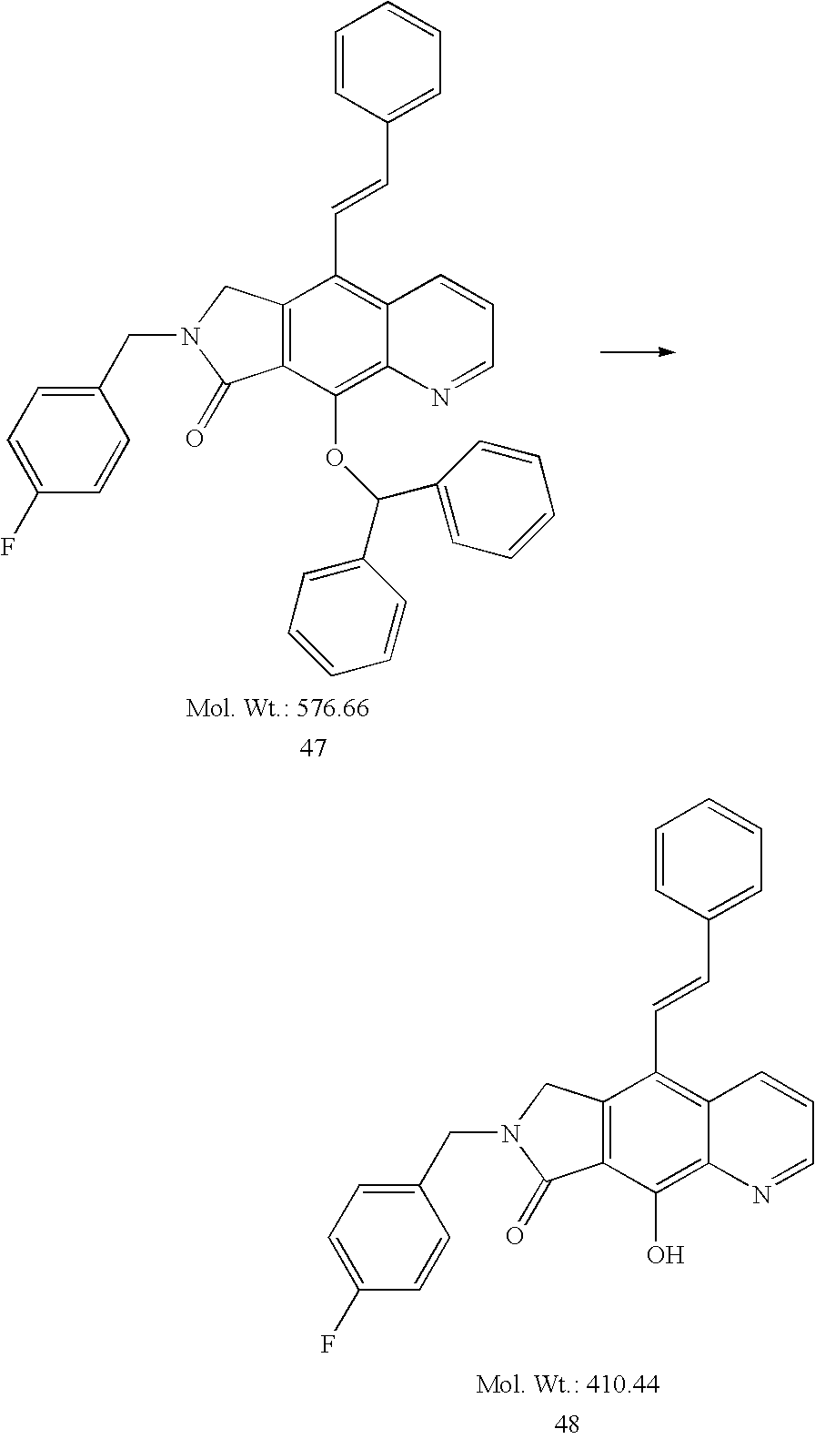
C12=C(C(OC(C3=CC=CC=C3)C3=CC=CC=C3)=C3C(=C1C=CC1=CC=CC=C1)C=CC=N3)C(=O)N(CC1=CC=C(F)C=C1)C2.C12=C(C(O)=C3C(=C1C=CC1=CC=CC=C1)C=CC=N3)C(=O)N(CC1=CC=C(F)C=C1)C2
